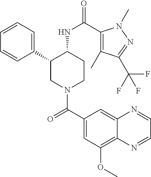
C1=CC=C(C2CN(C(C3=CC(OC)=C4C(=C3)N=CC=N4)=O)CCC2NC(=O)C2=C(C)C(C(F)(F)F)=NN2C)C=C1
